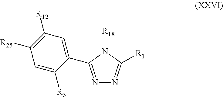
C1=C([R3])C(C2=NN=C([R1])N2[R18])=CC([R12])=C1[R25]
